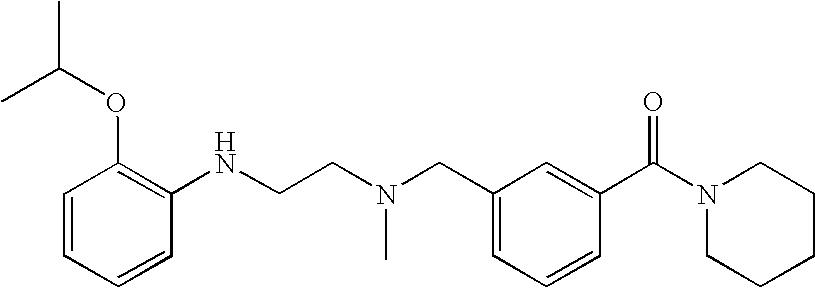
C1=CC=CC(NCCN(CC2=CC=CC(C(N3CCCCC3)=O)=C2)C)=C1OC(C)C
